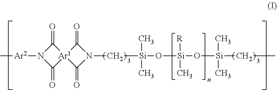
C[Ar2]N1C(=O)[Ar1]2(C1=O)C(=O)N(C[Si](O[Si](O[Si](CC)(C)C)([R])C)(C)C)C2=O
